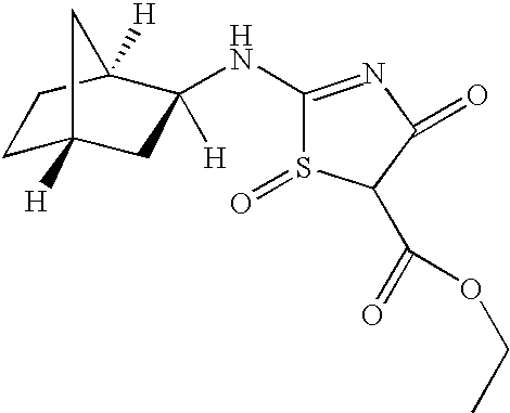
C1C2([H])CC(NC3=NC(=O)C(C(=O)OCC)S3=O)([H])C([H])(C1)C2
